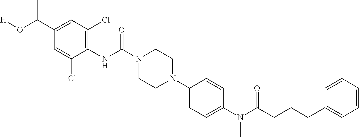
C1(C(O[H])C)=CC(Cl)=C(NC(N2CCN(C3=CC=C(N(C(CCCC4=CC=CC=C4)=O)C)C=C3)CC2)=O)C(Cl)=C1
